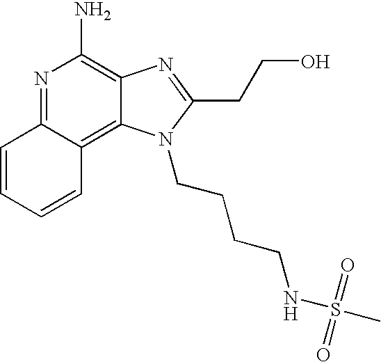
C1=CC=CC2=C3C(=C(N)N=C12)N=C(CCO)N3CCCCNS(C)(=O)=O
